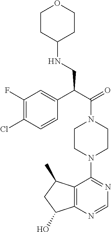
C1(F)=C(Cl)C=CC(C(C(=O)N2CCN(C3=NC=NC4=C3C(C)CC4O)CC2)CNC2CCOCC2)=C1
